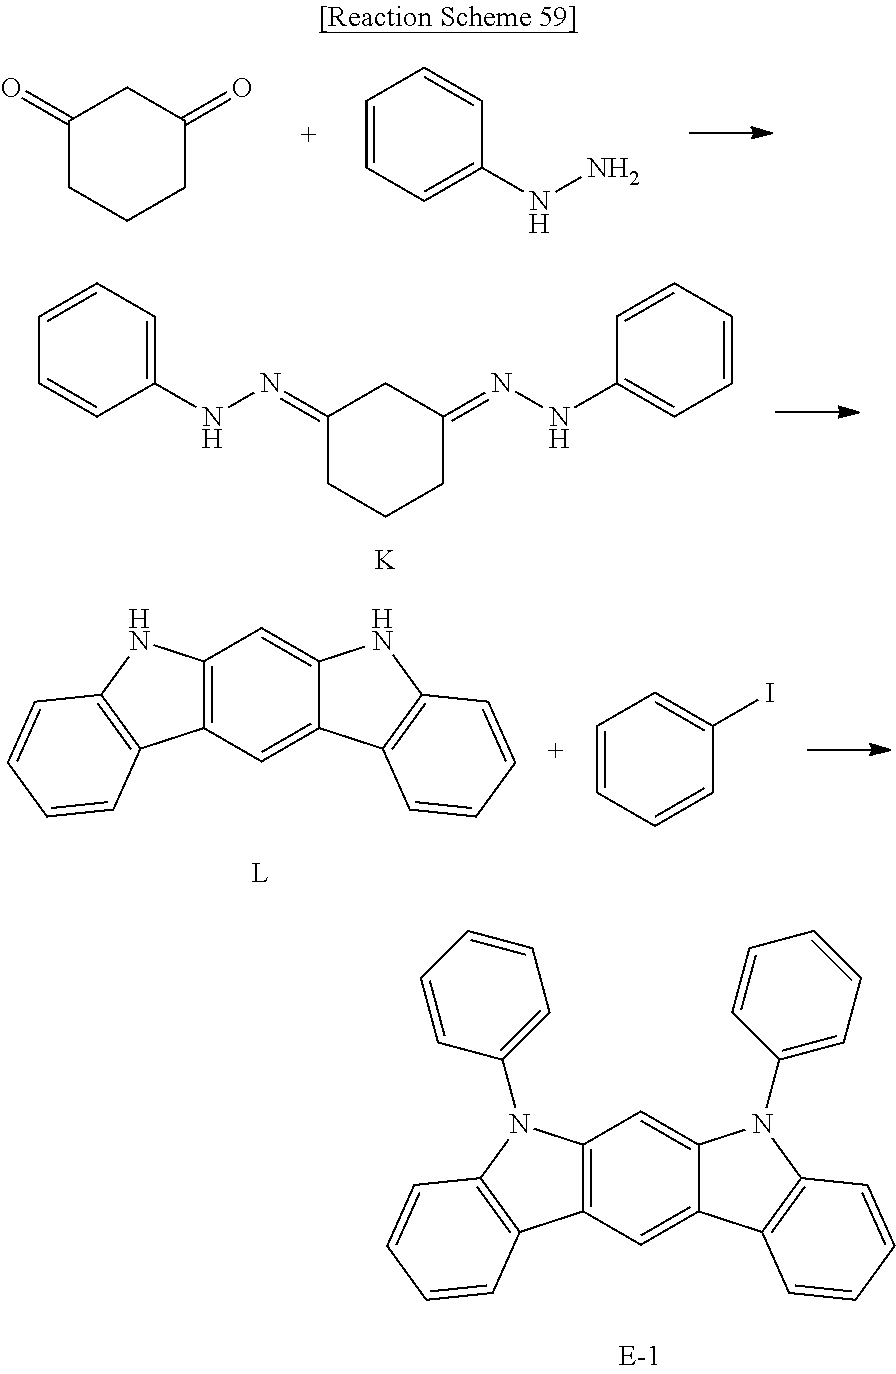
C12=C(C=C3C(=C1)N(C1=CC=CC=C1)C1=C3C=CC=C1)C1=C(N2C2=CC=CC=C2)C=CC=C1.C1(=O)CCCC(=O)C1.C1=CC=C(NN)C=C1.C1=CC=C(NN=C2CC(=NNC3=CC=CC=C3)CCC2)C=C1.[K].C12=C(C=C3C(=C1)NC1=C3C=CC=C1)C1=C(N2)C=CC=C1.C1=CC=CC(I)=C1
